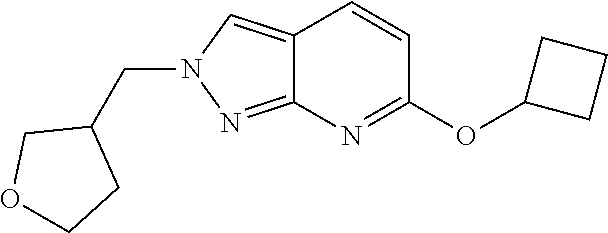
C12=CN(CC3COCC3)N=C1N=C(OC1CCC1)C=C2
